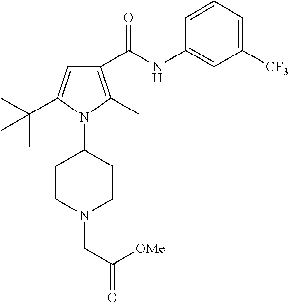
C1(NC(C2=C(C)N(C3CCN(CC(=O)[OMe])CC3)C(C(C)(C)C)=C2)=O)=CC([CF3])=CC=C1
